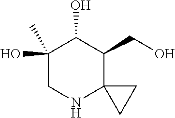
OCC1C2(NCC(C)(O)C1O)CC2
